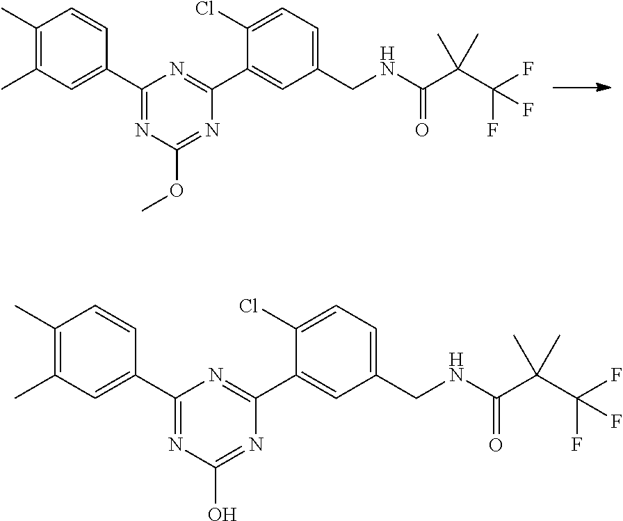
C1(C)=C(C)C=C(C2=NC(OC)=NC(C3=CC(CNC(C(C(F)(F)F)(C)C)=O)=CC=C3Cl)=N2)C=C1.C1(C)=C(C)C=C(C2=NC(O)=NC(C3=CC(CNC(C(C(F)(F)F)(C)C)=O)=CC=C3Cl)=N2)C=C1
